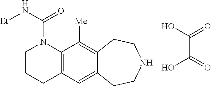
C12=C(C=C3C(=C1[Me])CCNCC3)CCCN2C(=O)N[Et].C(C(=O)O)(=O)O
